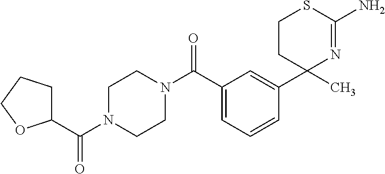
C1(C(N2CCN(C(C3CCCO3)=O)CC2)=O)=CC=CC(C2(C)N=C(N)SCC2)=C1
